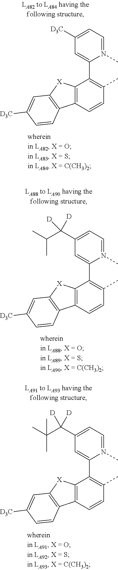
C1([D3C])=CC=N(C)C(C2=C(C)C=CC3=C2[X]C2=C3C=CC([D3C])=C2)=C1.C1(C(C(C)C)([D])[D])=CC=N(C)C(C2=C(C)C=CC3=C2[X]C2=C3C=CC([D3C])=C2)=C1.C1(C(C(C)(C)C)([D])[D])=CC=N(C)C(C2=C(C)C=CC3=C2[X]C2=C3C=CC([D3C])=C2)=C1
